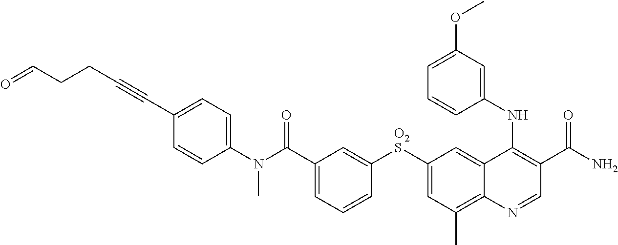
C1(N(C(C2=CC=CC([O2S]C3=CC(C)=C4C(=C3)C(NC3=CC(OC)=CC=C3)=C(C(N)=O)C=N4)=C2)=O)C)=CC=C(C#CCCC=O)C=C1
